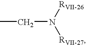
C(N([RVII-26])[RVII-27])C
